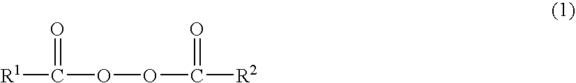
[R1]C(OOC([R2])=O)=O
